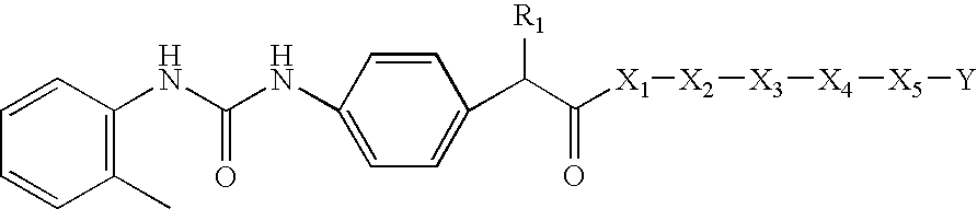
C1=CC(NC(NC2=CC=C(C(C([X1][X2][X3][X4][X5][Y])=O)[R1])C=C2)=O)=C(C)C=C1
